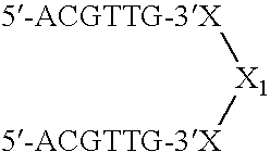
[5-ACGTTG-3X][X1][5-ACGTTG-3X]
